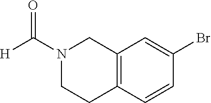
C12=C(C=CC(Br)=C1)CCN(C(=O)[H])C2
